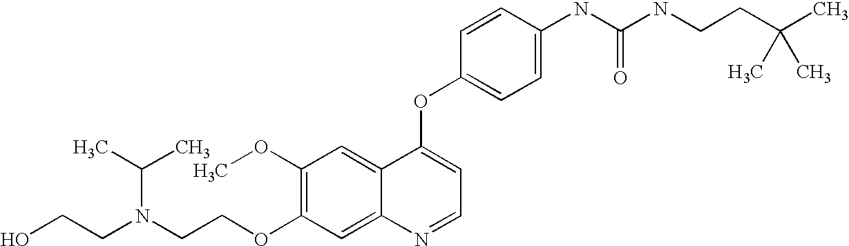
C1(OC)=C(OCCN(CCO)C(C)C)C=C2C(=C1)C(OC1=CC=C(NC(NCCC(C)(C)C)=O)C=C1)=CC=N2
